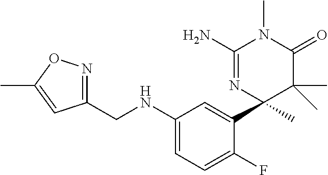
C1(NCC2=NOC(C)=C2)=CC=C(F)C(C2(C)C(C)(C)C(=O)N(C)C(N)=N2)=C1
